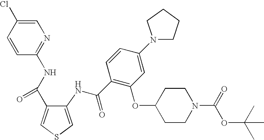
O(C1CCN(C(=O)OC(C)(C)C)CC1)C1=C(C(NC2=CSC=C2C(=O)NC2=NC=C(Cl)C=C2)=O)C=CC(N2CCCC2)=C1
